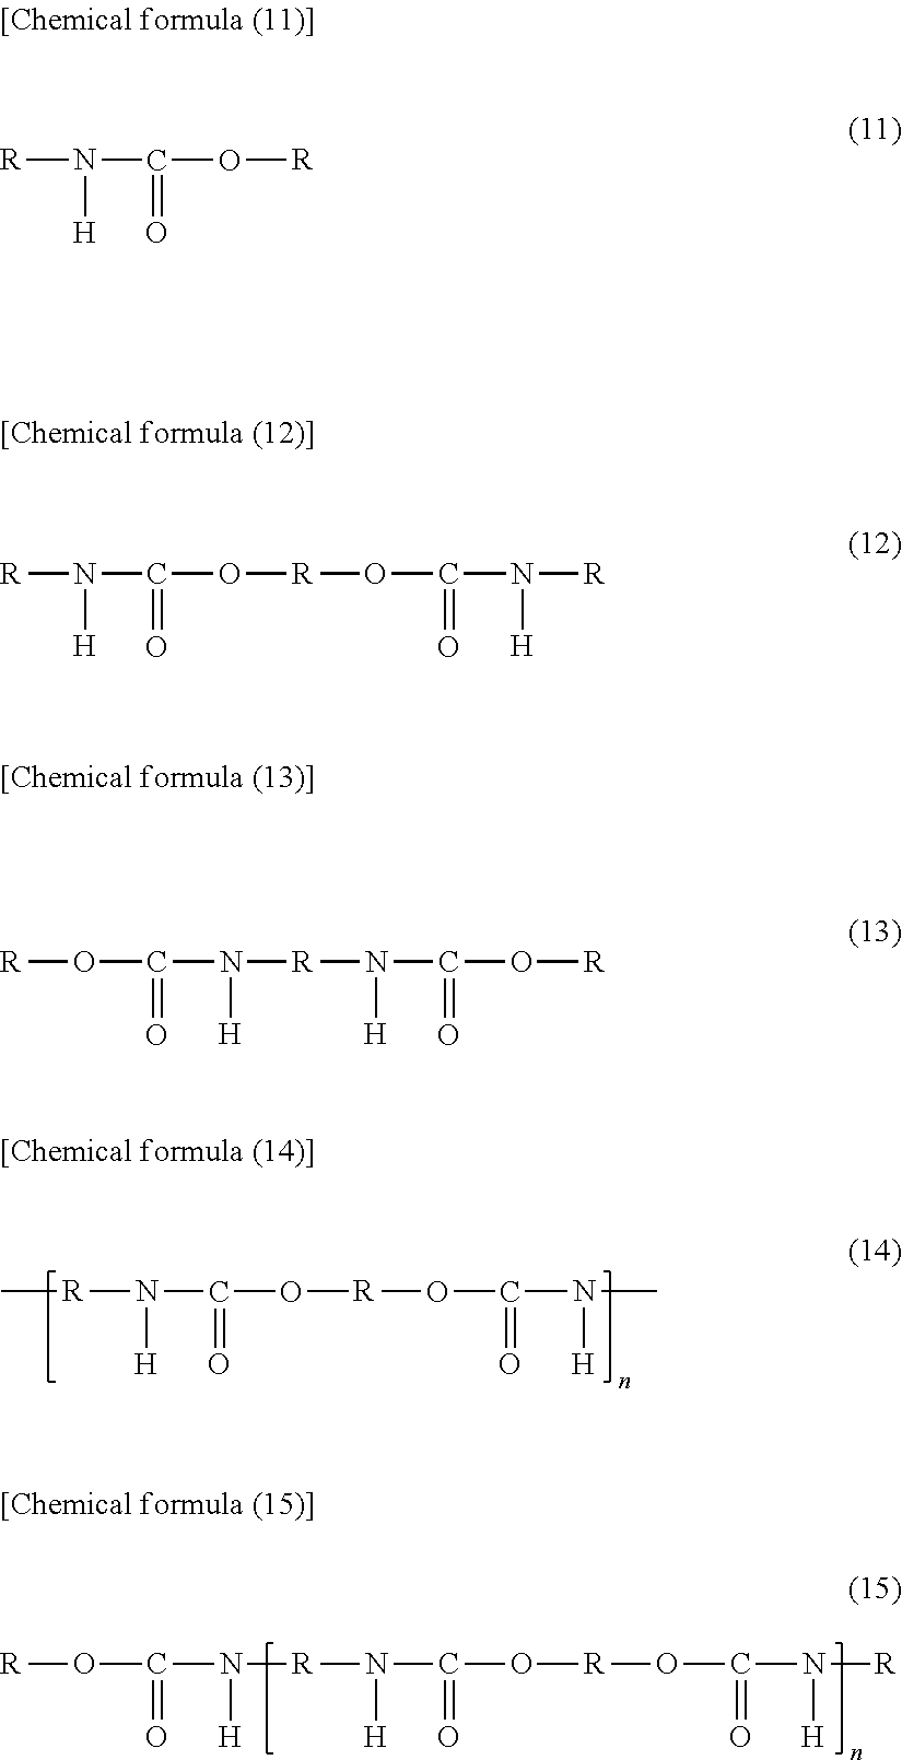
[R](N(C(=O)O[R]OC(=O)N(C)[H])[H])C.[R]OC(=O)N([H])[R]N([H])C(=O)O[R]OC(=O)N([H])[R].[R]OC(=O)N([H])[R]N([H])C(=O)O[R].[R]N([H])C(=O)O[R].[R]N([H])C(=O)O[R]OC(=O)N([R])[H]
